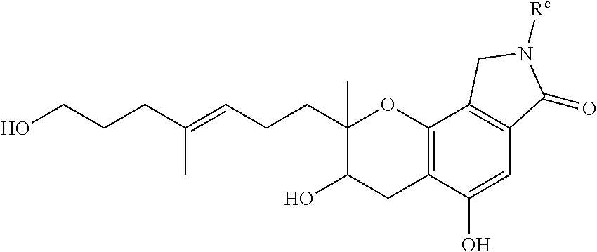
C12=C(C(O)=CC3=C1CN([Rc])C3=O)CC(O)C(C)(CCC=C(CCCO)C)O2
